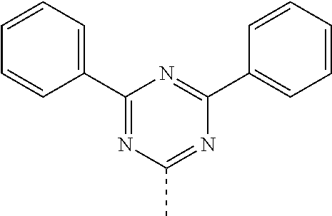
C1(C2=CC=CC=C2)=NC(C)=NC(C2=CC=CC=C2)=N1
